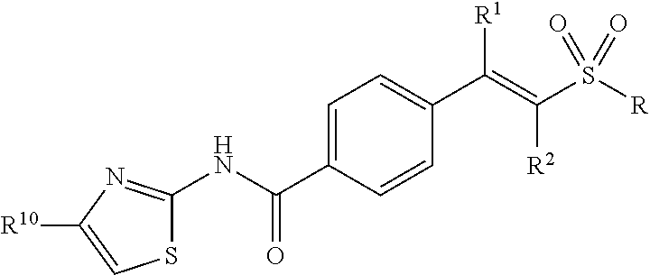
C1=C(C(NC2=NC([R10])=CS2)=O)C=CC(C(=C(S([R])(=O)=O)[R2])[R1])=C1
